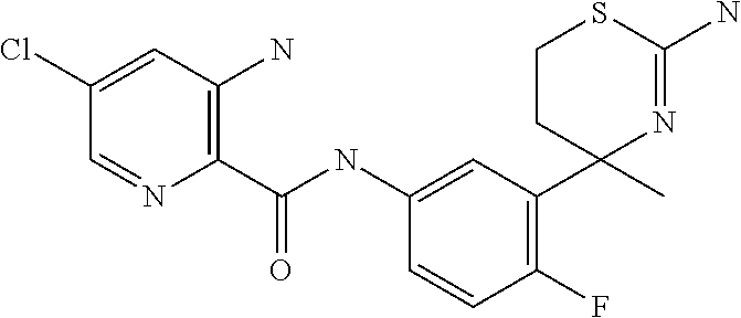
C1(F)=C(C2(C)N=C(N)SCC2)C=C(NC(C2=C(N)C=C(Cl)C=N2)=O)C=C1
